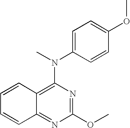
C1(OC)=NC(N(C)C2=CC=C(OC)C=C2)=C2C(=N1)C=CC=C2
